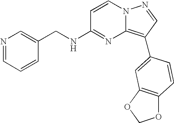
N1=CC=CC(CNC2=NC3=C(C4=CC5=C(C=C4)OCO5)C=NN3C=C2)=C1
